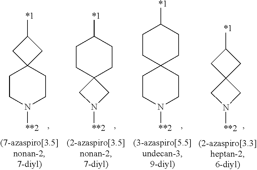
[*1]C1CC2(C1)CCN([**2])CC2.[*1]C1CCC2(CC1)CN([**2])C2.[*1]C1CCC2(CC1)CCN([**2])CC2.[*1]C1CC2(CN([**2])C2)C1
